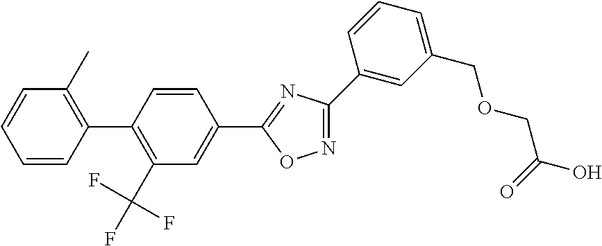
C1=CC(C2=C(C(F)(F)F)C=C(C3=NC(C4=CC(COCC(O)=O)=CC=C4)=NO3)C=C2)=C(C)C=C1
